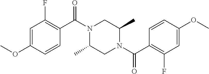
C1=C(OC)C=CC(C(N2C(C)CN(C(C3=C(F)C=C(OC)C=C3)=O)C(C)C2)=O)=C1F
